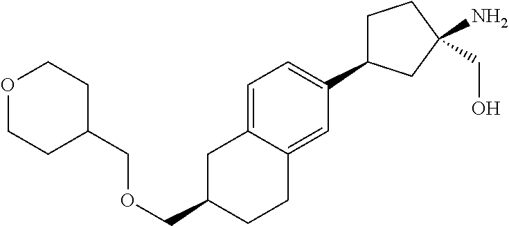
C1=C2C(=CC(C3CCC(CO)(N)C3)=C1)CCC(COCC1CCOCC1)C2
